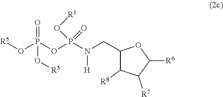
[R5]OP(OP(N(CC1C([R8])C([R7])C([R6])O1)[H])(=O)O[R1])(=O)O[R5]
